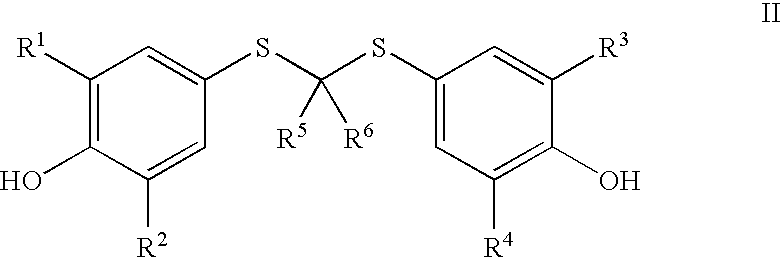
C1([R1])=C(O)C([R2])=CC(SC(SC2=CC([R4])=C(O)C([R3])=C2)([R5])[R6])=C1
